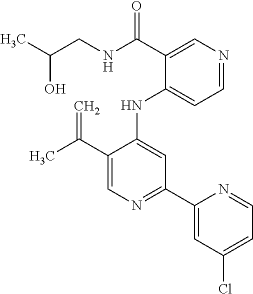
C(C1=CN=C(C2=CC(Cl)=CC=N2)C=C1NC1=CC=NC=C1C(=O)NCC(O)C)(=C)C
